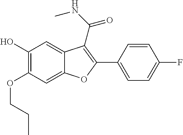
C12=CC(O)=C(OCCC)C=C1OC(C1=CC=C(F)C=C1)=C2C(NC)=O
